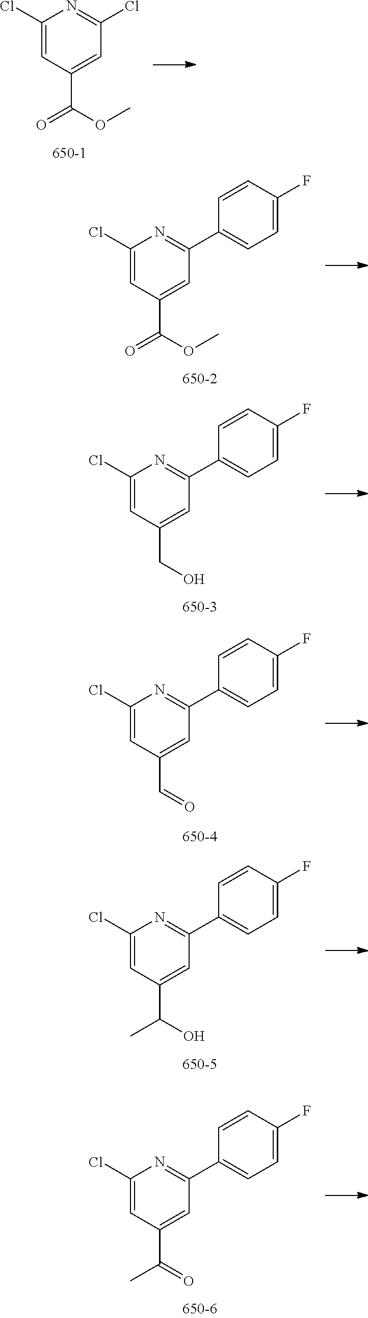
C1(Cl)=CC(C(=O)OC)=CC(Cl)=N1.C1(Cl)=CC(C(=O)OC)=CC(C2=CC=C(F)C=C2)=N1.C1(Cl)=CC(CO)=CC(C2=CC=C(F)C=C2)=N1.C1(Cl)=CC(C=O)=CC(C2=CC=C(F)C=C2)=N1.C1(Cl)=CC(C(O)C)=CC(C2=CC=C(F)C=C2)=N1.C1(Cl)=CC(C(=O)C)=CC(C2=CC=C(F)C=C2)=N1
